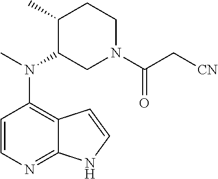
C1=CN=C2C(=C1N(C)C1CN(C(C[CN])=O)CCC1C)C=CN2
